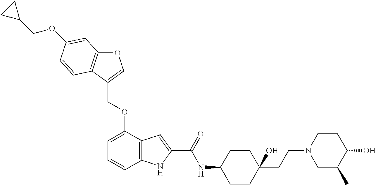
O1C2=C(C(COC3=CC=CC4=C3C=C(C(=O)NC3CCC(CCN5CC(C)C(O)CC5)(O)CC3)N4)=C1)C=CC(OCC1CC1)=C2
